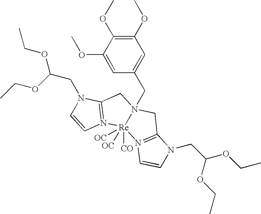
C1(OC)=C(OC)C(OC)=CC(CN23[Re]([OC])([OC])([CO])(N4=C(C2)N(CC(OCC)OCC)C=C4)N2=C(C3)N(CC(OCC)OCC)C=C2)=C1
